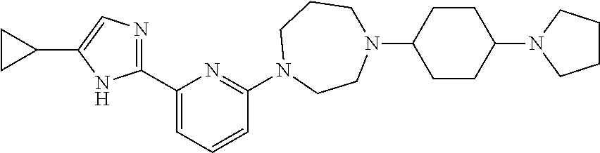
N1=C(C2=CC=CC(N3CCN(C4CCC(N5CCCC5)CC4)CCC3)=N2)NC(C2CC2)=C1
